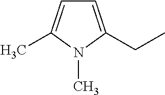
C1=C(CC)N(C)C(C)=C1
